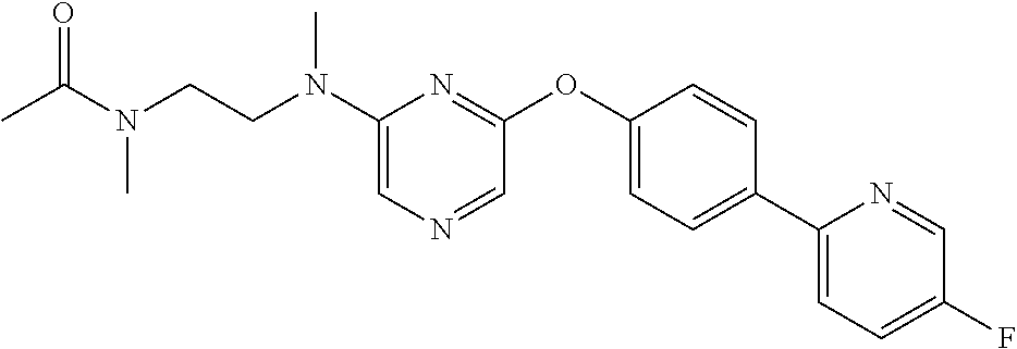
C1(N(CCN(C)C(=O)C)C)=CN=CC(OC2=CC=C(C3=CC=C(F)C=N3)C=C2)=N1
